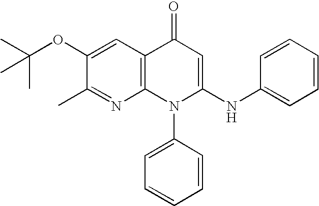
N1=C(C)C(OC(C)(C)C)=CC2=C1N(C1=CC=CC=C1)C(NC1=CC=CC=C1)=CC2=O
